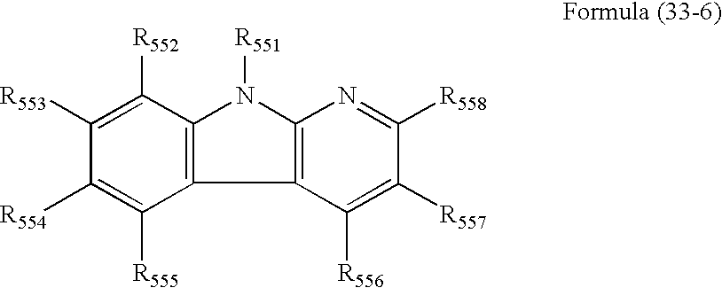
C12=C(N([R551])C3=C1C([R555])=C([R554])C([R553])=C3[R552])N=C([R558])C([R557])=C2[R556]
